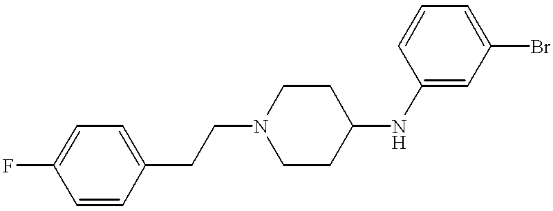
C1(F)=CC=C(CCN2CCC(NC3=CC(Br)=CC=C3)CC2)C=C1
